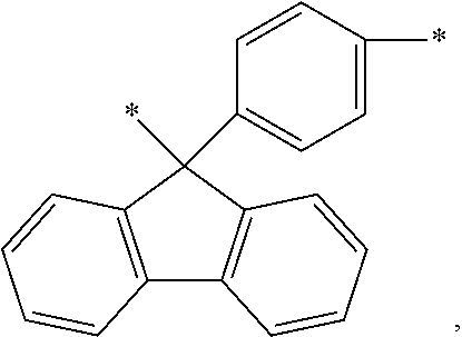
C12=C(C(*)(C3=CC=C(*)C=C3)C3=C1C=CC=C3)C=CC=C2
